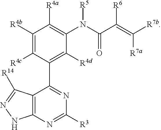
C1([R4b])=C([R4c])C(C2=NC([R3])=NC3=C2C([R14])=NN3)=C([R4d])C(N(C(=O)C([R6])=C([R7a])[R7b])[R5])=C1[R4a]
